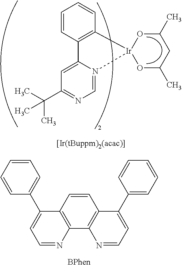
C1=CC2=C(C=C1)[Ir]1(N3=CN=C(C(C)(C)C)C=C23)OC(C)CC(C)O1.C1=NC2=C(C(C3=CC=CC=C3)=C1)C=CC1=C2N=CC=C1C1=CC=CC=C1
